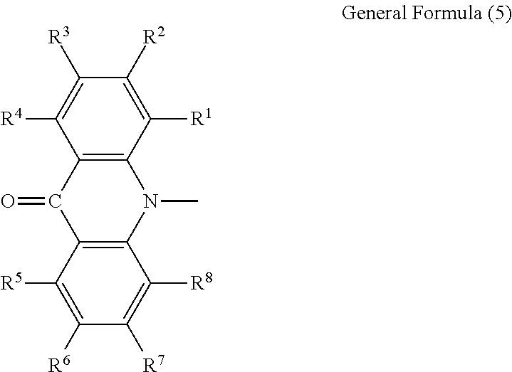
[R4]C1=C([R3])C([R2])=C([R1])C2=C1C(=O)C1=C(N2C)C([R8])=C([R7])C([R6])=C1[R5]
